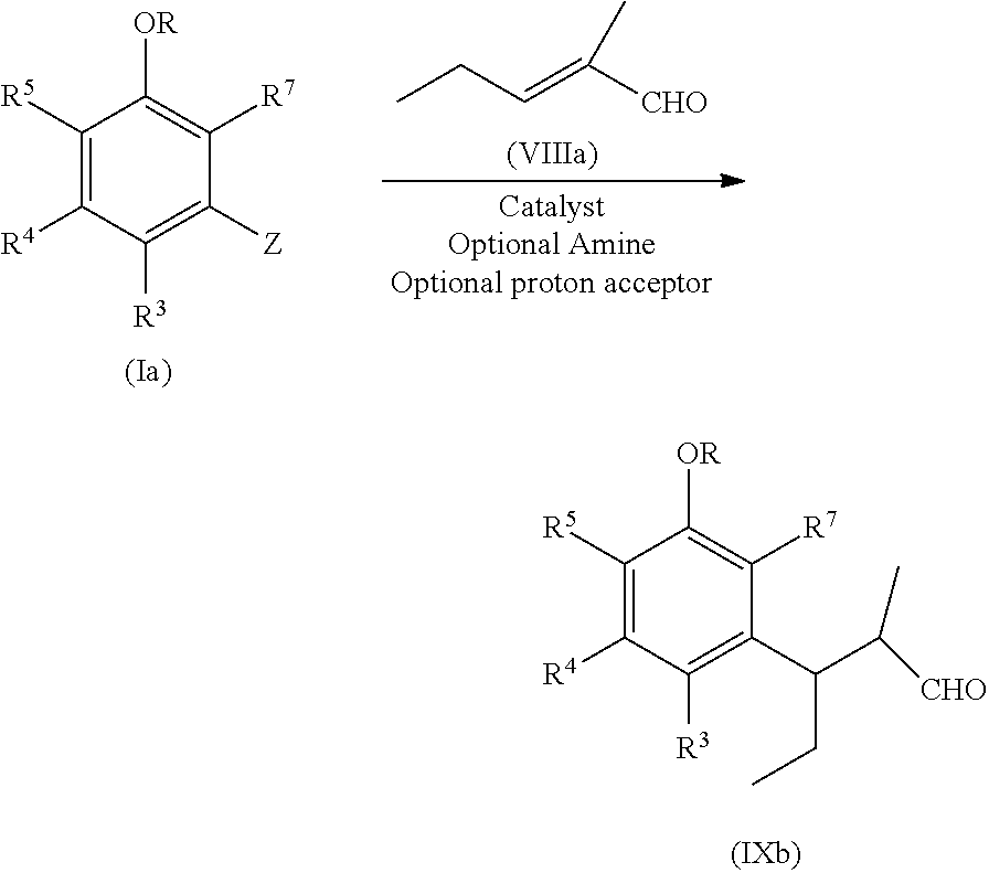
C1([R5])=C([R4])C([R3])=C(C(C([CHO])C)CC)C([R7])=C1[OR].C1([R5])=C([R4])C([R3])=C([Z])C([R7])=C1[OR].CCC=C([CHO])C
